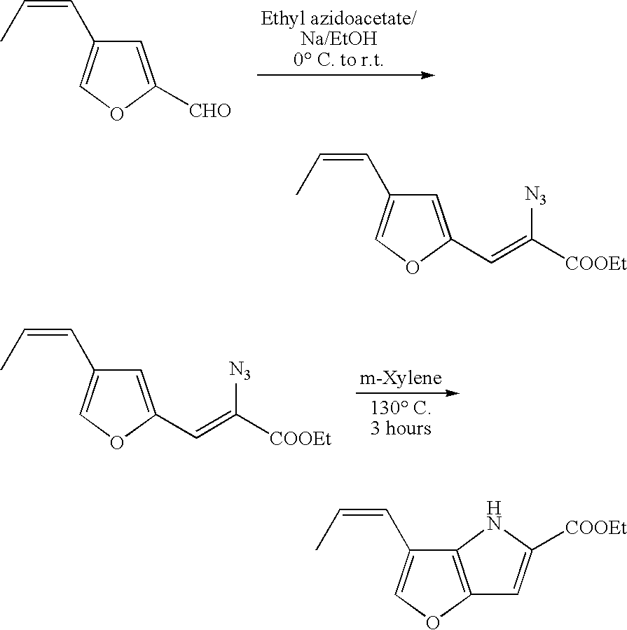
C1=C([CHO])OC=C1C=CC.C1=C(C=C([COOEt])[N3])OC=C1C=CC.C1=C(C=C([COOEt])[N3])OC=C1C=CC.C12=C(OC=C1C=CC)C=C([COOEt])N2
